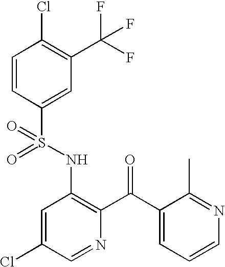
C1=CC(S(NC2=C(C(C3=CC=CN=C3C)=O)N=CC(Cl)=C2)(=O)=O)=CC(C(F)(F)F)=C1Cl
